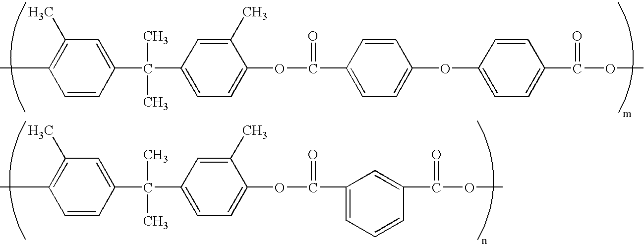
C1=CC(C(C2=CC=C(OC(C3=CC=C(OC4=CC=C(C(OC)=O)C=C4)C=C3)=O)C(C)=C2)(C)C)=CC(C)=C1C.C1=CC(C(C2=CC=C(OC(C3=CC=CC(C(OC)=O)=C3)=O)C(C)=C2)(C)C)=CC(C)=C1C
